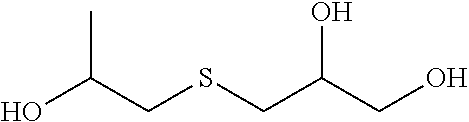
OC(CSCC(CO)O)C
